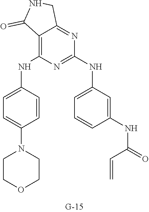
C1(NC2=C3C(=NC(NC4=CC=CC(NC(C=C)=O)=C4)=N2)CNC3=O)=CC=C(N2CCOCC2)C=C1
